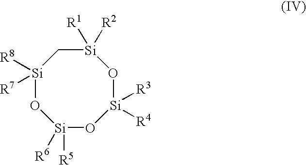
[Si]1([R5])([R6])O[Si]([R3])([R4])O[Si]([R1])([R2])C[Si]([R8])([R7])O1
